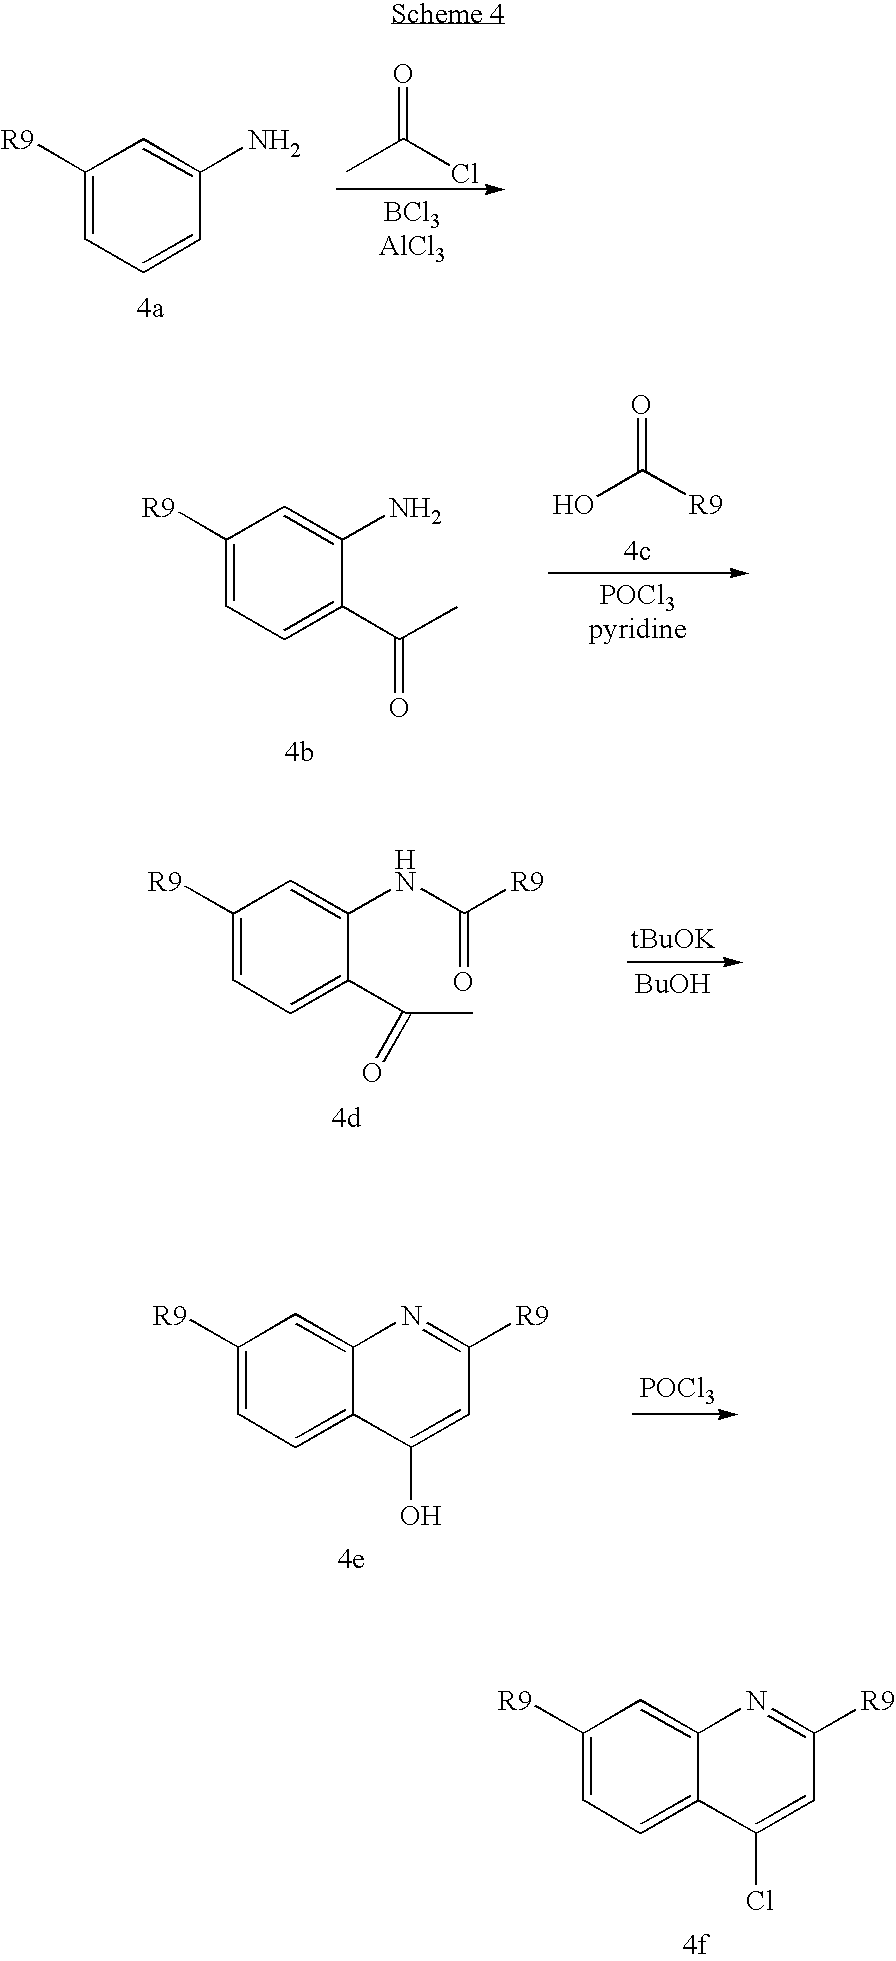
C1([R9])=CC=CC(N)=C1.CC(Cl)=O.C1([R9])=CC=C(C(C)=O)C(N)=C1.OC([R9])=O.C1([R9])=CC=C(C(C)=O)C(NC([R9])=O)=C1.[BuOH].C1([R9])=CC=C2C(=C1)N=C([R9])C=C2Cl.C1([R9])=CC=C2C(=C1)N=C([R9])C=C2O.[POCl3]
